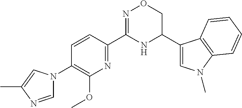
C1=CC(C2=NOCC(C3=CN(C)C4=C3C=CC=C4)N2)=NC(OC)=C1N1C=NC(C)=C1
